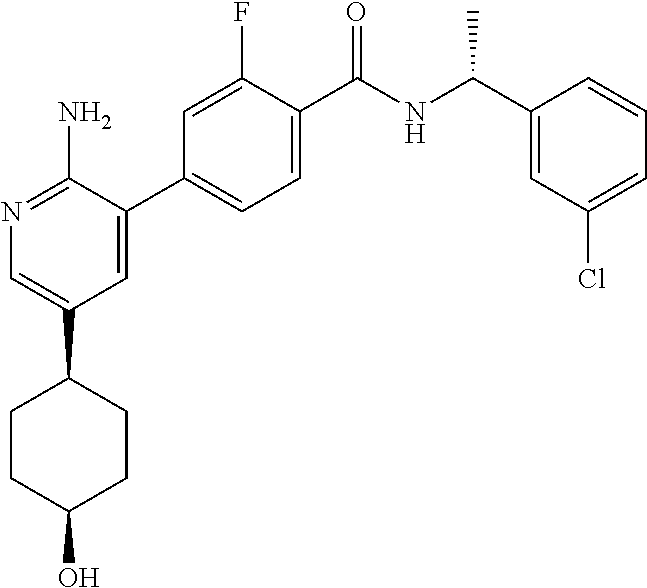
N1=C(N)C(C2=CC=C(C(NC(C3=CC(Cl)=CC=C3)C)=O)C(F)=C2)=CC(C2CCC(O)CC2)=C1
